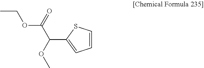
CCOC(C(C1=CC=CS1)OC)=O
